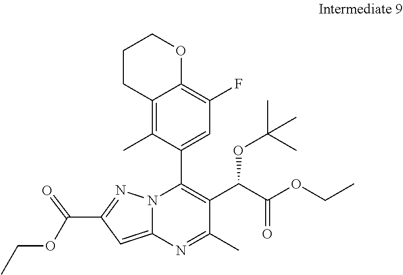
N12C(=CC(C(OCC)=O)=N1)N=C(C)C(C(C(OCC)=O)OC(C)(C)C)=C2C1=CC(F)=C2C(=C1C)CCCO2
